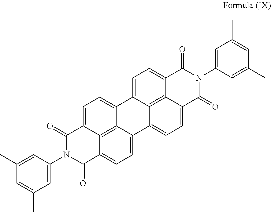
C1=C(C)C=C(C)C=C1N1C(=O)C2=CC=C3C4=C2C(=CC=C4C2=CC=C4C5=C2C3=CC=C5C(=O)N(C2=CC(C)=CC(C)=C2)C4=O)C1=O
